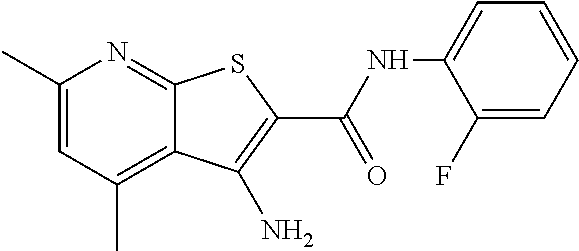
C1(C)=CC(C)=C2C(=N1)SC(C(NC1=CC=CC=C1F)=O)=C2N
